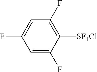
C1=C(F)C([SF4Cl])=C(F)C=C1F
